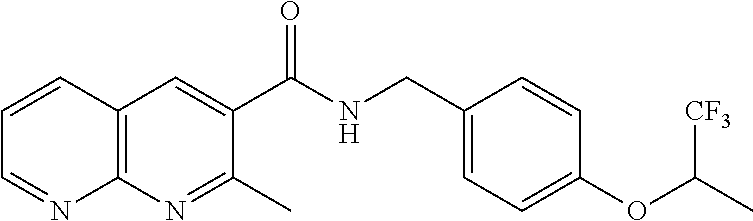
C1=CC2=C(N=C1)N=C(C)C(C(NCC1=CC=C(OC(C)[CF3])C=C1)=O)=C2
